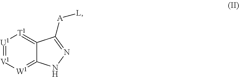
[U1]1=[V1][W1]=C2C(=[T1]1)C([A][L])=NN2
